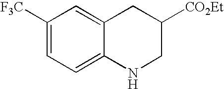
C1([F3C])=CC=C2C(=C1)CC([CO2Et])CN2
